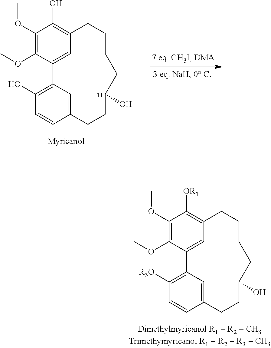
C1(OC)=C(OC)C2=CC(=C1O)CCCCC(O)CCC1=CC2=C(O)C=C1.C1(OC)=C(OC)C2=CC(=C1[OR1])CCCCC(O)CCC1=CC2=C([R3O])C=C1
